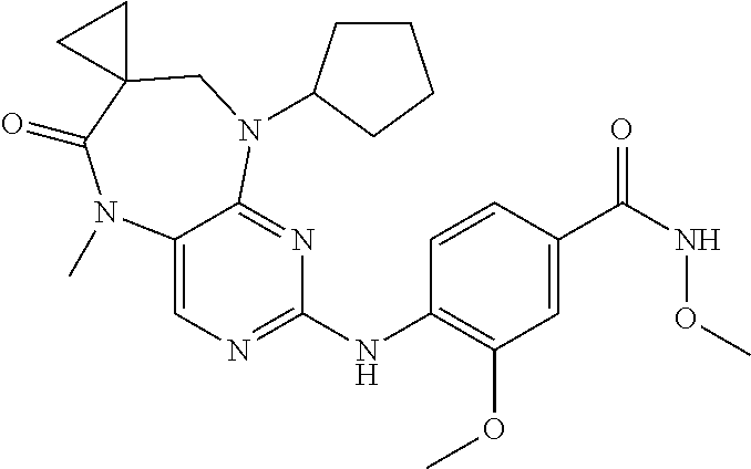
C1(NC2=NC=C3C(=N2)N(C2CCCC2)CC2(C(=O)N3C)CC2)=C(OC)C=C(C(NOC)=O)C=C1
